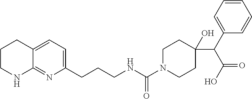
C1CNC2=NC(CCCNC(=O)N3CCC(C(C(=O)O)C4=CC=CC=C4)(O)CC3)=CC=C2C1
